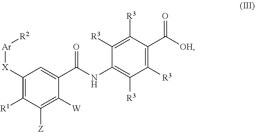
C1([X][Ar][R2])=C([R1])C([Z])=C([W])C(C(NC2=C([R3])C([R3])=C(C([OH])=O)C([R3])=C2[R3])=O)=C1
